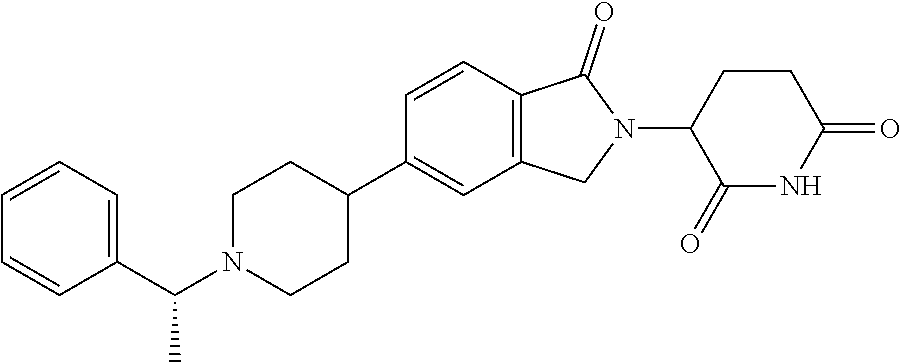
C1=CC2=C(C=C1C1CCN(C(C3=CC=CC=C3)C)CC1)CN(C1C(=O)NC(=O)CC1)C2=O
